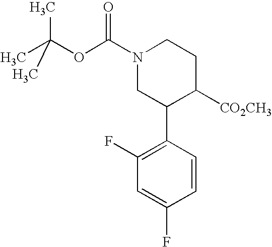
N1(C(OC(C)(C)C)=O)CC(C2=C(F)C=C(F)C=C2)C([CO2CH3])CC1
